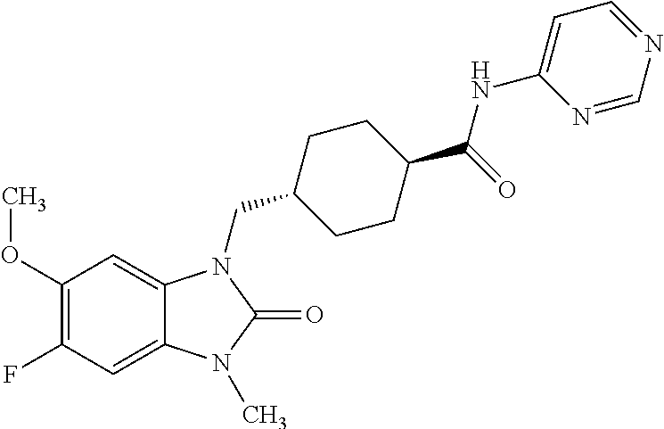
C1(OC)=C(F)C=C2C(=C1)N(CC1CCC(C(=O)NC3=CC=NC=N3)CC1)C(=O)N2C
